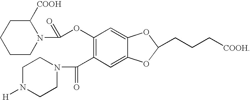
C1(C(=O)N2CCN([H])CC2)=C(OC(=O)N2C([COOH])CCCC2)C=C2C(=C1)OC(CCC[COOH])O2
